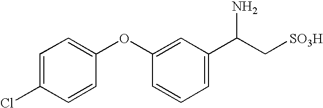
C1=C(Cl)C=CC(OC2=CC(C(C[SO3H])N)=CC=C2)=C1
